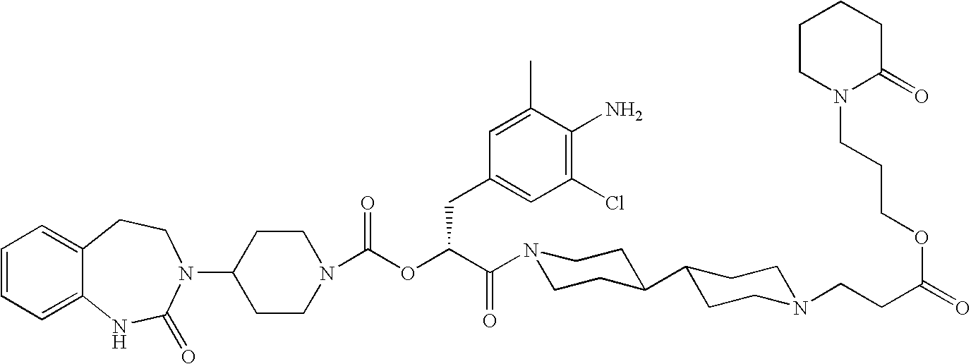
C1(N2C(=O)NC3=CC=CC=C3CC2)CCN(C(OC(C(=O)N2CCC(C3CCN(CCC(=O)OCCCN4C(=O)CCCC4)CC3)CC2)CC2=CC(Cl)=C(N)C(C)=C2)=O)CC1
